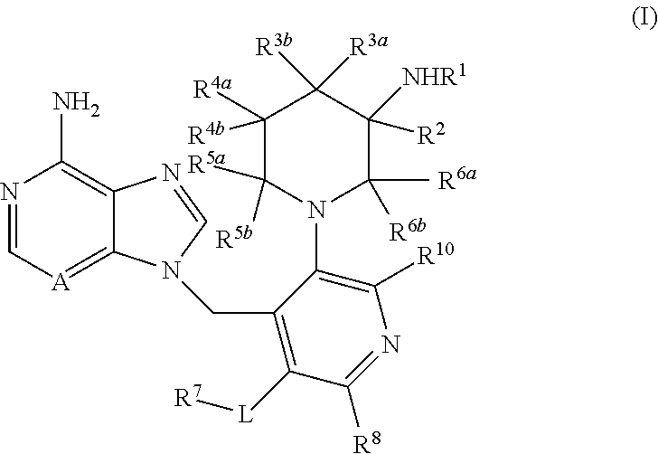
N1=C[A]=C2C(=C1N)N=CN2CC1=C([L][R7])C([R8])=NC([R10])=C1N1C(C)([R6b])C([NHR1])([R2])C([R3b])([R3a])C([R4a])([R4b])C1([R5b])[R5a]
